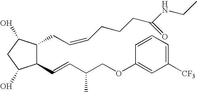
C1(C=CC(COC2=CC([CF3])=CC=C2)C)C(CC=CCCCC(NCC)=O)C(O)CC1O
